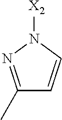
[X2]N1N=C(C)C=C1
